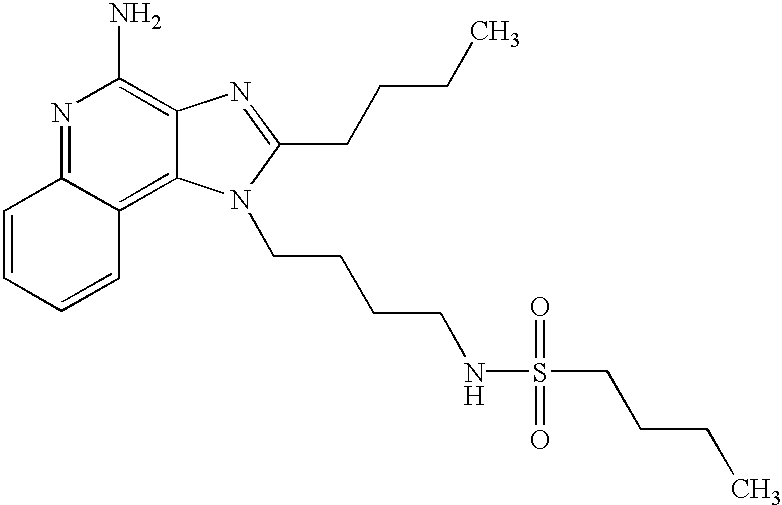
N1=C2C(=C3C(=C1N)N=C(CCCC)N3CCCCNS(CCCC)(=O)=O)C=CC=C2
